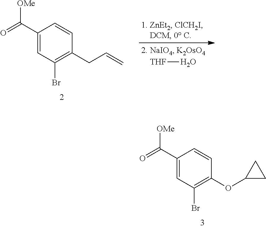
[THF]O.C1(C(=O)[OMe])=CC(Br)=C(CC=C)C=C1.C1(C(=O)[OMe])=CC(Br)=C(OC2CC2)C=C1
